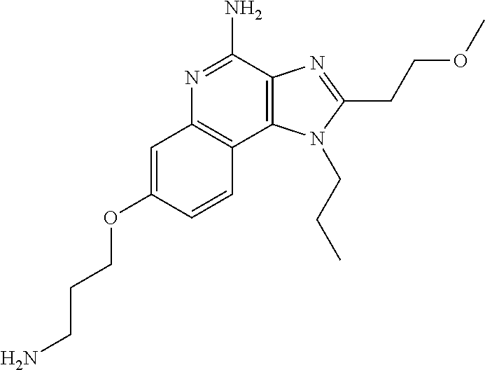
C12=C(C(N)=NC3=C1C=CC(OCCCN)=C3)N=C(CCOC)N2CCC
